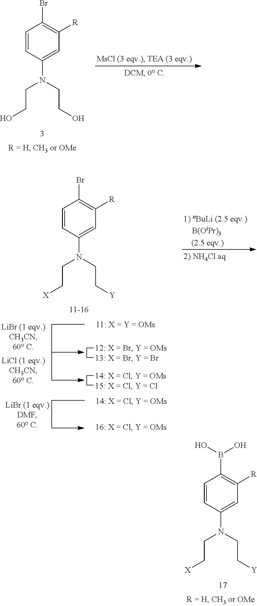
C1=CC(N(CCO)CCO)=CC([R])=C1Br.C1=CC(N(CC[X])CC[Y])=CC([R])=C1B(O)O.C1=CC(N(CC[X])CC[Y])=CC([R])=C1Br
